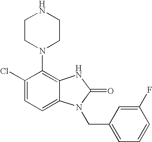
C1(Cl)=CC=C2C(=C1N1CCNCC1)NC(=O)N2CC1=CC=CC(F)=C1
